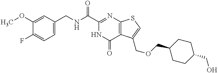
C1(OC)=CC(CNC(C2=NC3=C(C(=O)N2)C(COCC2CCC(CO)CC2)=CS3)=O)=CC=C1F
